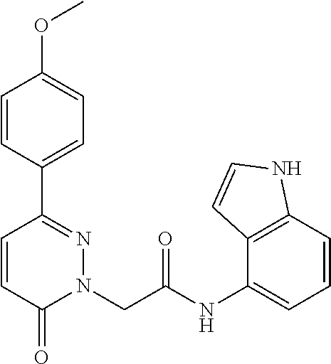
C1=CC(C2=NN(CC(NC3=CC=CC4=C3C=CN4)=O)C(=O)C=C2)=CC=C1OC
